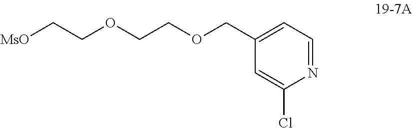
N1=CC=C(COCCOCC[MsO])C=C1Cl
